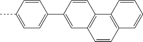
C1=C(C)C=CC(C2=CC3=C(C=C2)C2=C(C=C3)C=CC=C2)=C1
